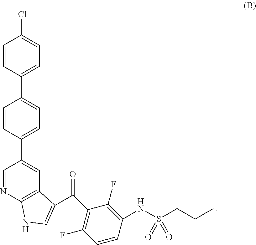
C1=CC(C2=CC=C(C3=CC4=C(N=C3)NC=C4C(C3=C(F)C=CC(NS(CCC)(=O)=O)=C3F)=O)C=C2)=CC=C1Cl
